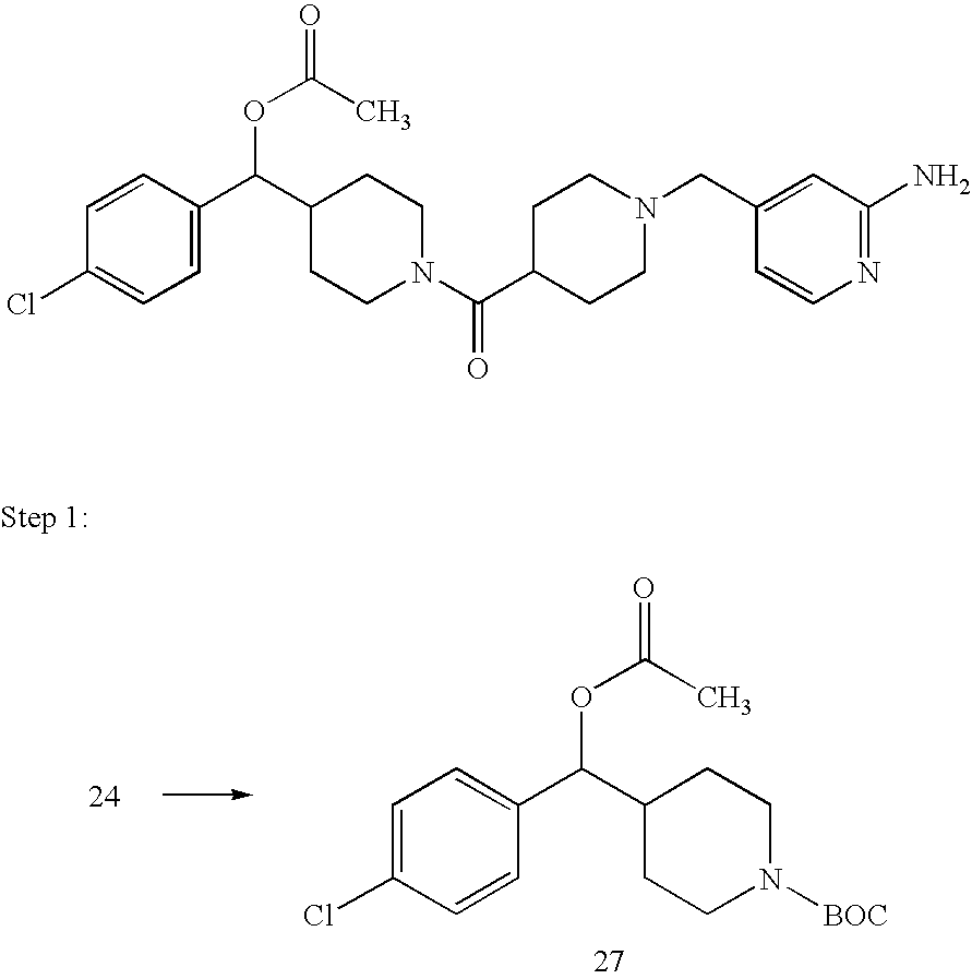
C1=C(Cl)C=CC(C(C2CCN([BOC])CC2)OC(=O)C)=C1.C1=CC(C(C2CCN(C(C3CCN(CC4=CC(N)=NC=C4)CC3)=O)CC2)OC(=O)C)=CC=C1Cl
